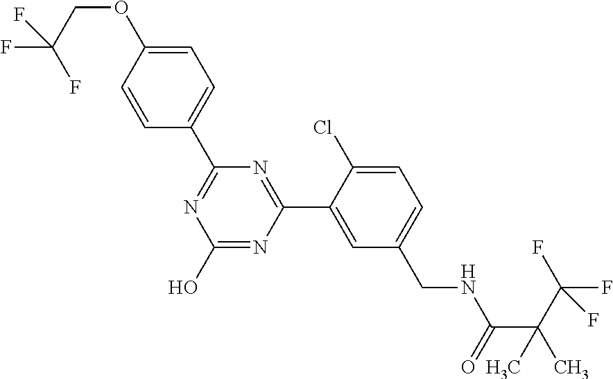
C1(C2=NC(O)=NC(C3=CC(CNC(C(C)(C(F)(F)F)C)=O)=CC=C3Cl)=N2)=CC=C(OCC(F)(F)F)C=C1
